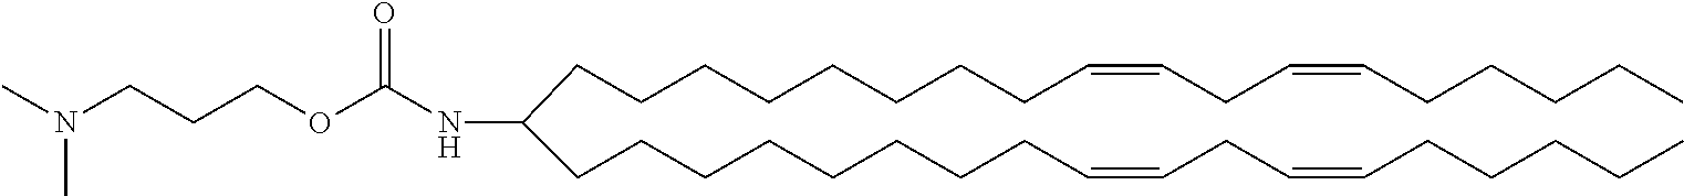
CCCCCC=CCC=CCCCCCCCCC(CCCCCCCCC=CCC=CCCCCC)NC(OCCCN(C)C)=O
